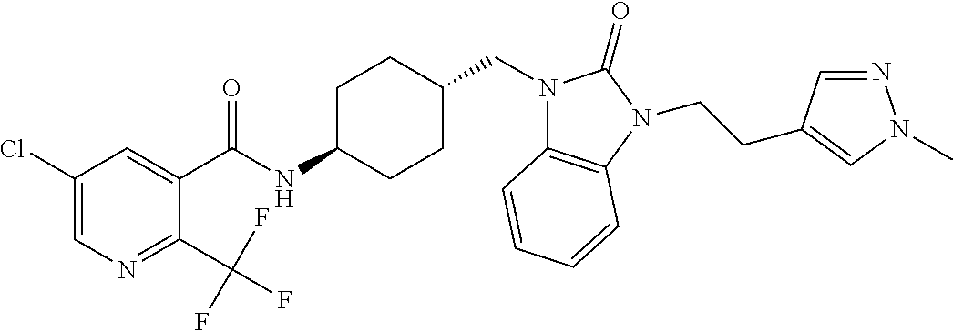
C1(Cl)=CN=C(C(F)(F)F)C(C(NC2CCC(CN3C4=C(N(CCC5=CN(C)N=C5)C3=O)C=CC=C4)CC2)=O)=C1
